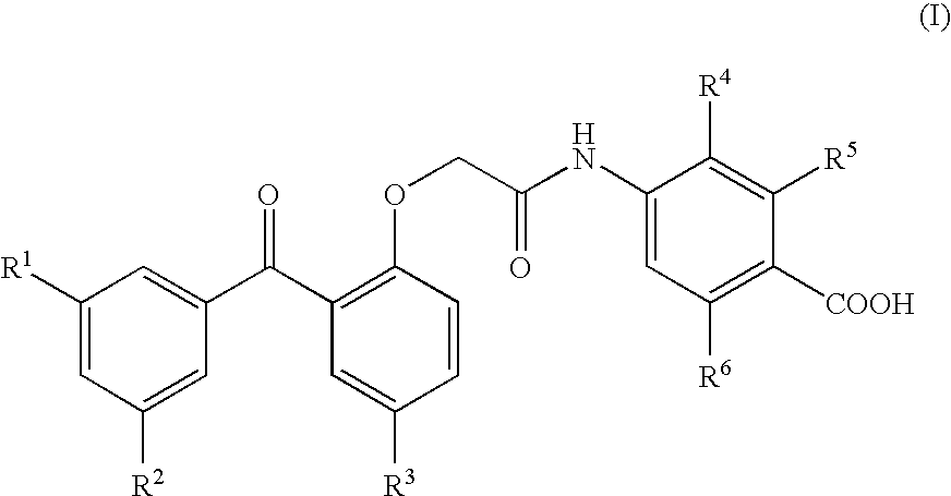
C1([R1])=CC([R2])=CC(C(C2=C(OCC(NC3=CC([R6])=C([COOH])C([R5])=C3[R4])=O)C=CC([R3])=C2)=O)=C1
